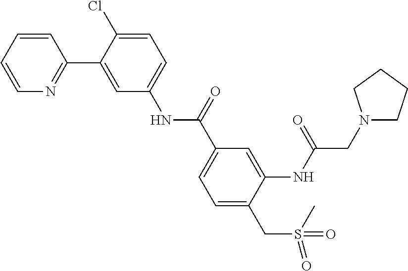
N1=C(C2=CC(NC(C3=CC=C(CS(=O)(=O)C)C(NC(CN4CCCC4)=O)=C3)=O)=CC=C2Cl)C=CC=C1
